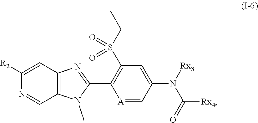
CN1C(C2=C(S(=O)(CC)=O)C=C(N(C(=O)[Rx4])[Rx3])C=[A]2)=NC2=C1C=NC([R2])=C2
